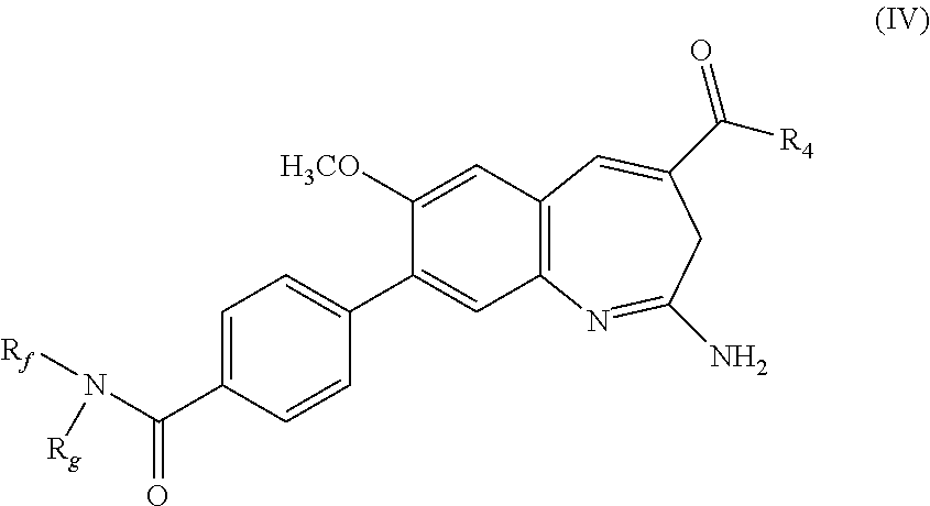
C1([H3CO])=CC2=C(C=C1C1=CC=C(C(N([Rf])[Rg])=O)C=C1)N=C(N)CC(C([R4])=O)=C2
